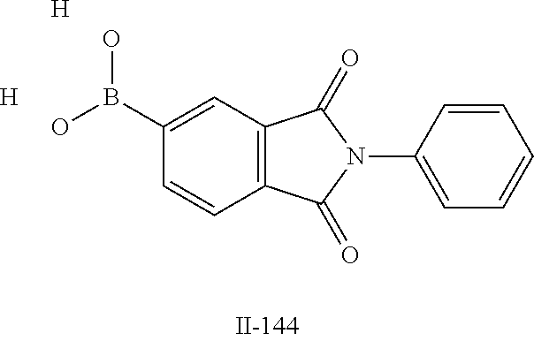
[H].[H].OB(O)C1=CC2=C(C=C1)C(=O)N(C1=CC=CC=C1)C2=O
